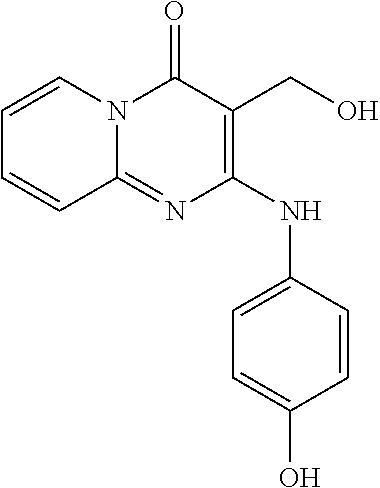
C1=C(O)C=CC(NC2=C(CO)C(=O)N3C(=N2)C=CC=C3)=C1
